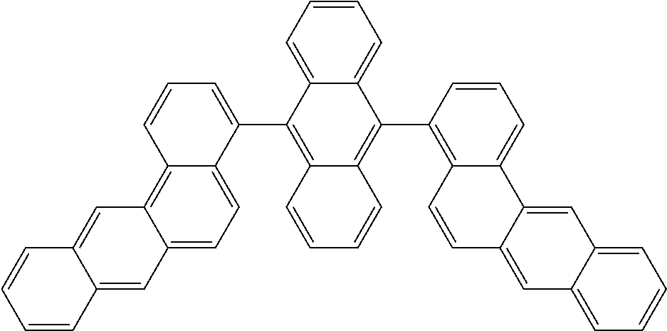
C12=C3C(=CC=C1C(C1=C4C(=C(C5=C6C(=CC=C5)C5=CC7=CC=CC=C7C=C5C=C6)C5=CC=CC=C15)C=CC=C4)=CC=C2)C=C1C(=C3)C=CC=C1
